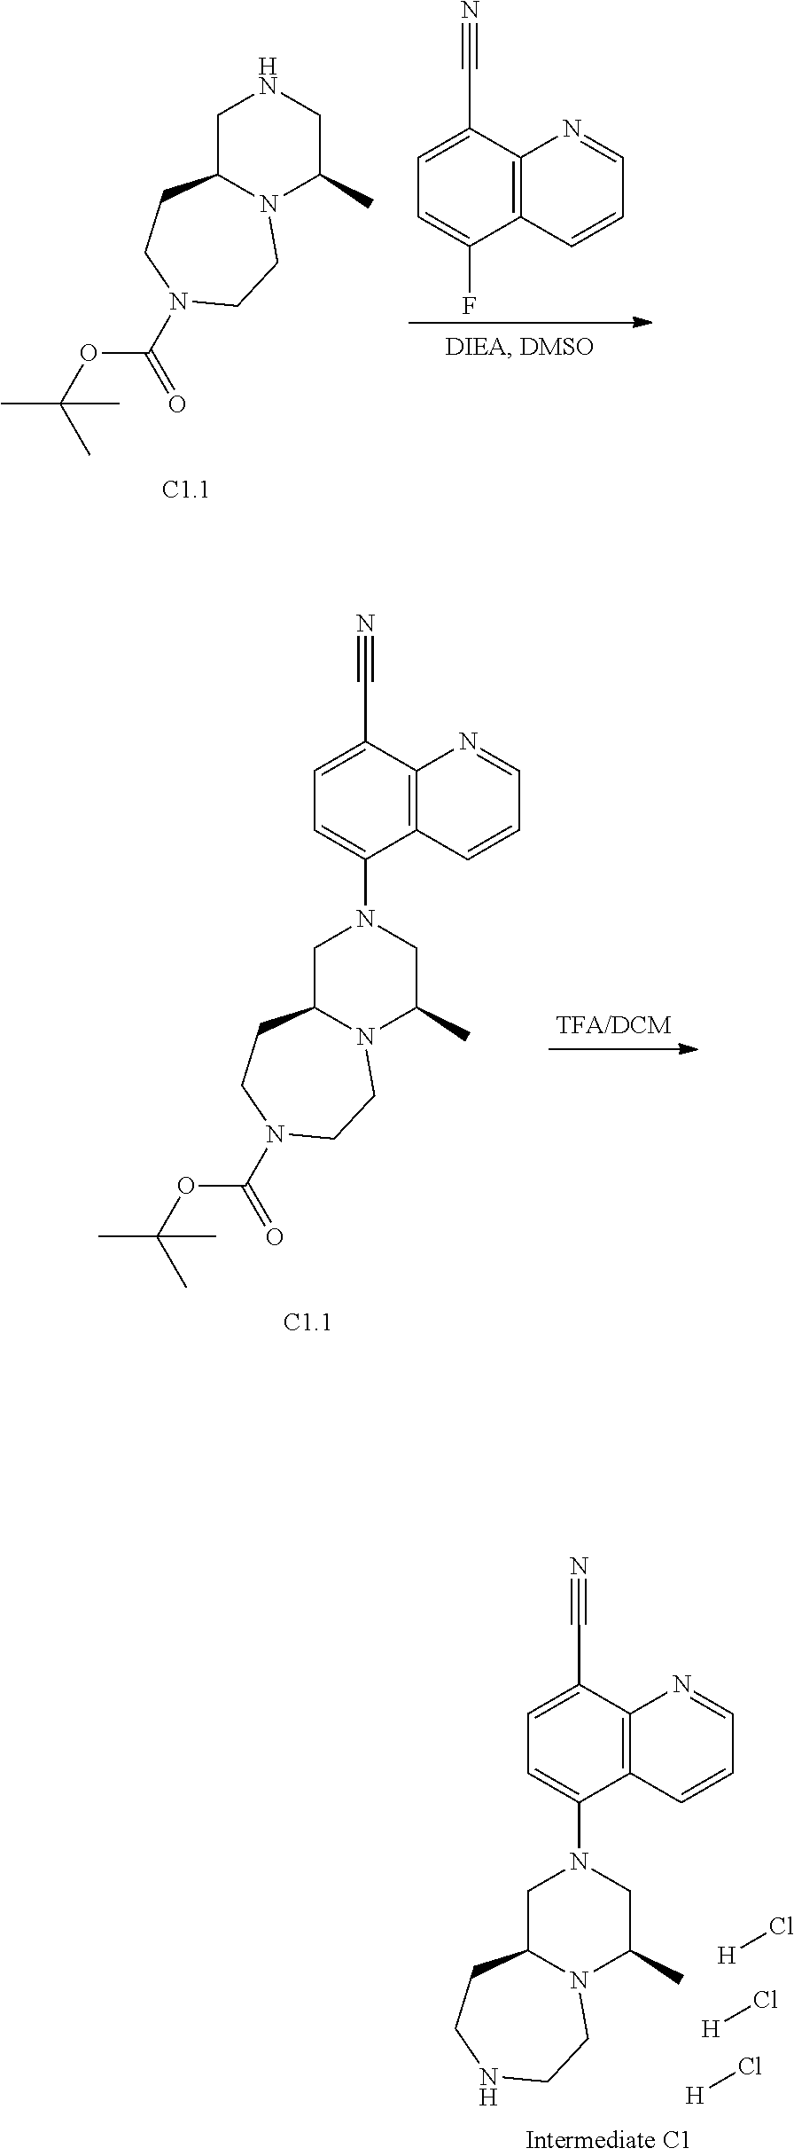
C1C(C)N2C(CN1)CCN(C(=O)OC(C)(C)C)CC2.FC1=CC=C(C#N)C2=C1C=CC=N2.C1C(C)N2C(CN1C1=CC=C(C#N)C3=C1C=CC=N3)CCN(C(=O)OC(C)(C)C)CC2.C1C(C)N2C(CN1C1=CC=C(C#N)C3=C1C=CC=N3)CCNCC2.[H]Cl.[H]Cl.[H]Cl
